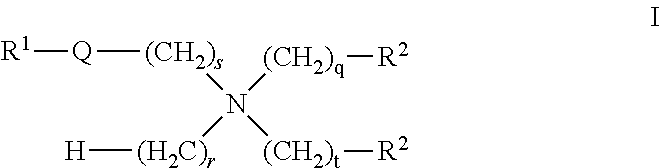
[R1][Q][(CH2)s]N([(H2C)r][H])([(CH2)q][R2])[(CH2)t][R2]
